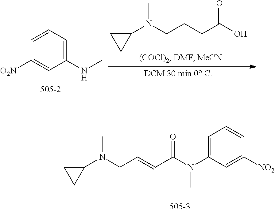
C1=CC=C(NC)C=C1[O2N].C1(N(CCCC(O)=O)C)CC1.C1(N(CC=CC(=O)N(C2=CC=CC([NO2])=C2)C)C)CC1
